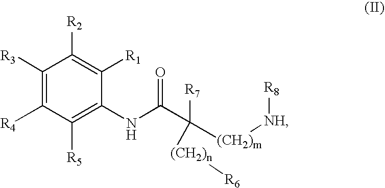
C1([R2])=C([R1])C(NC(C([(CH2)m][NH][R8])([R7])[(CH2)n][R6])=O)=C([R5])C([R4])=C1[R3]
